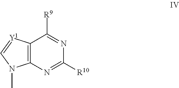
C12=C(N=C([R10])N=C1[R9])N(C)C=[Y1]2
